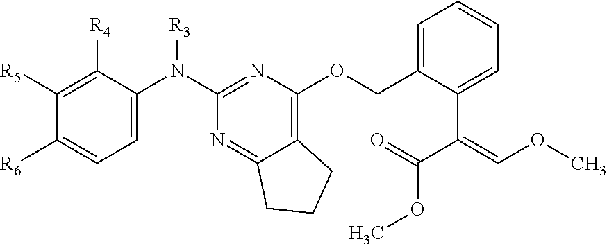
C1=C(N(C2=NC(OCC3=CC=CC=C3C(C(=O)OC)=COC)=C3C(=N2)CCC3)[R3])C([R4])=C([R5])C([R6])=C1
